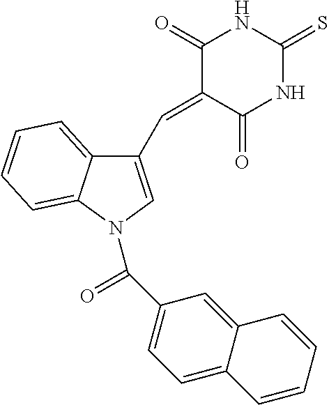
C12=CC=CC=C1N(C(=O)C1=CC=C3C(=C1)C=CC=C3)C=C2C=C1C(=O)NC(=S)NC1=O
